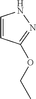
C1=CC(OCC)=NN1
